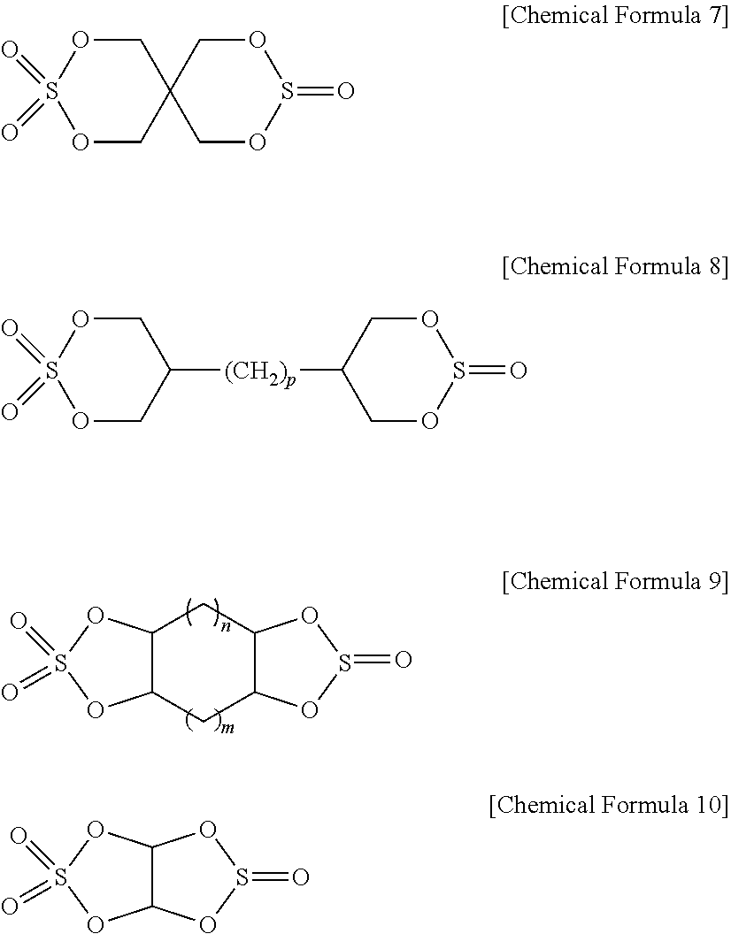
C1C2C(CC3C1OS(=O)O3)OS(=O)(=O)O2.C12(COS(=O)(=O)OC1)COS(=O)OC2.C1([(CH2)p]C2COS(=O)OC2)COS(=O)(=O)OC1.C12C(OS(=O)(=O)O1)OS(=O)O2
